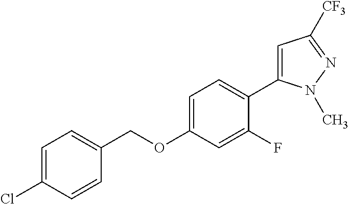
C1(OCC2=CC=C(Cl)C=C2)=CC=C(C2=CC([CF3])=NN2C)C(F)=C1
